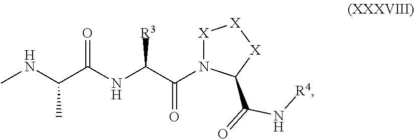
[X]1N(C(C(NC(C(NC)C)=O)[R3])=O)C(C(=O)N[R4])[X][X]1
